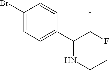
C1(Br)=CC=C(C(C(F)F)NCC)C=C1
